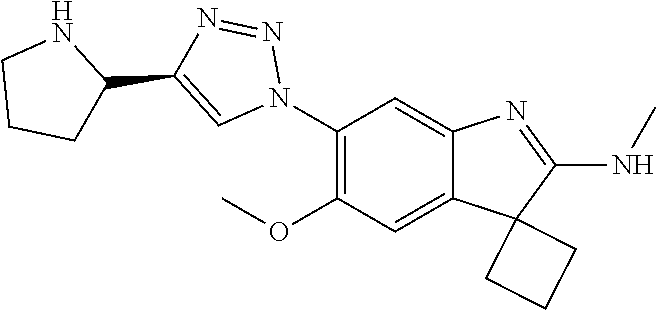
C1(N2N=NC(C3NCCC3)=C2)=C(OC)C=C2C(=C1)N=C(NC)C21CCC1
